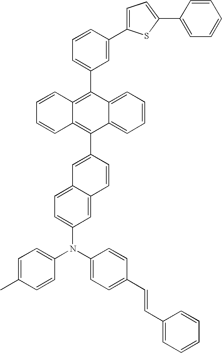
C12=CC=CC=C1C(C1=CC3=CC=C(N(C4=CC=C(C=CC5=CC=CC=C5)C=C4)C4=CC=C(C)C=C4)C=C3C=C1)=C1C(=C2C2=CC=CC(C3=CC=C(C4=CC=CC=C4)S3)=C2)C=CC=C1
